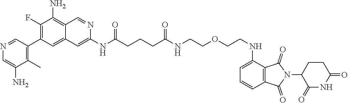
N(C(CCCC(NCCOCCNC1=CC=CC2=C1C(=O)N(C1CCC(=O)NC1=O)C2=O)=O)=O)C1=CC2=CC(C3=C(C)C(N)=CN=C3)=C(F)C(N)=C2C=N1
